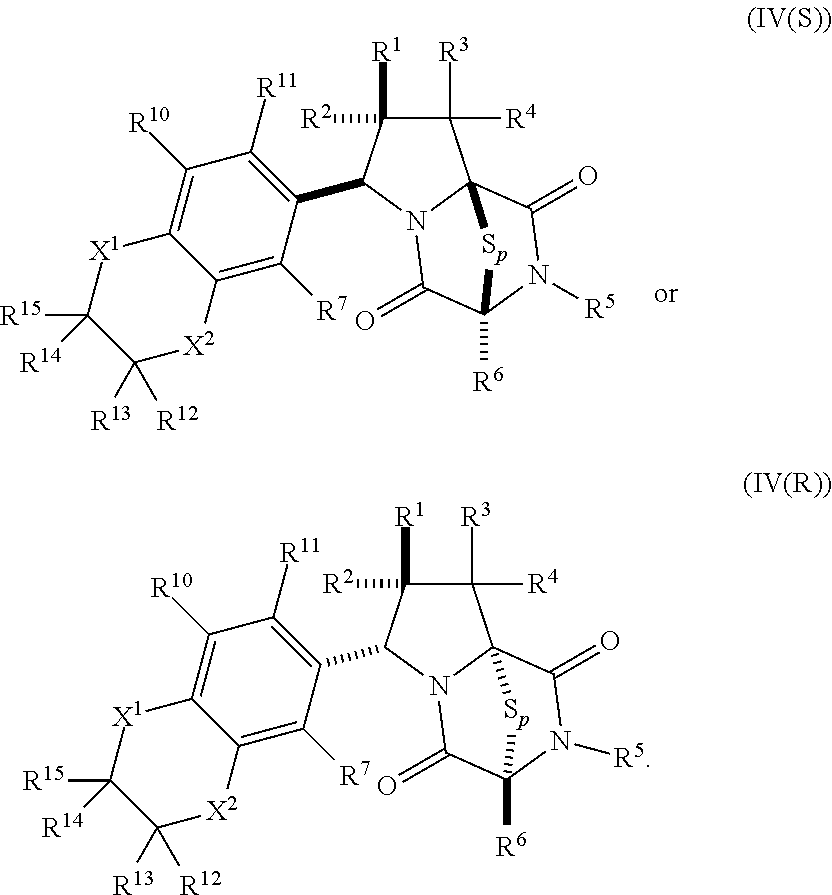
C1([R3])([R4])C([R2])([R1])C(C2=C([R11])C([R10])=C3C(=C2[R7])[X2]C([R12])([R13])C([R15])([R14])[X1]3)N2C13C(=O)N([R5])C([R6])(C2=O)[Sp]3.C1([R3])([R4])C([R2])([R1])C(C2=C([R11])C([R10])=C3C(=C2[R7])[X2]C([R12])([R13])C([R15])([R14])[X1]3)N2C13C(=O)N([R5])C([R6])(C2=O)[Sp]3
